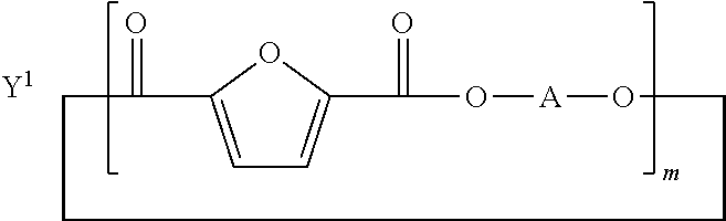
C1C(=O)C2=CC=C(O2)C(=O)O[A]OCCC1
